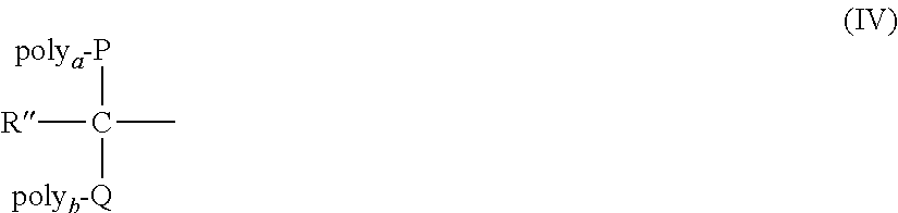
C([polya-P])(C)([R])[polyb-Q]
